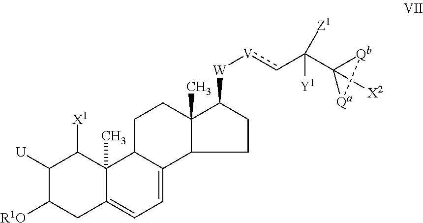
C1([U])C([R1O])CC2=CC=C3C(C2(C)C1[X1])CCC1(C)C([W][V]cC(C2([X2])[Qb][Qa]2)([Y1])[Z1])CCC31
